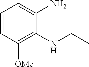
C1=CC([OMe])=C(NCC)C(N)=C1
